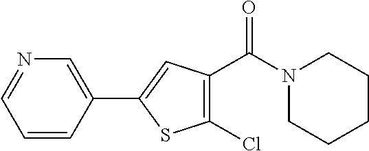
C1=CC(C2=CC(C(N3CCCCC3)=O)=C(Cl)S2)=CN=C1
